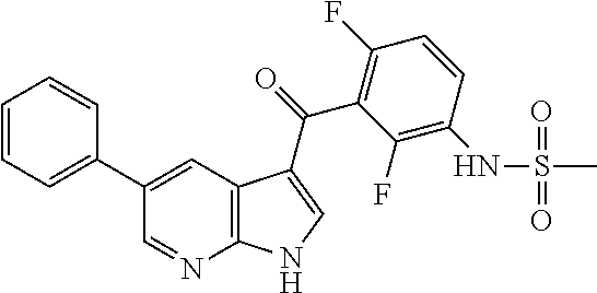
C1=CC=C(C2=CC3=C(N=C2)NC=C3C(C2=C(F)C=CC(NS(C)(=O)=O)=C2F)=O)C=C1
